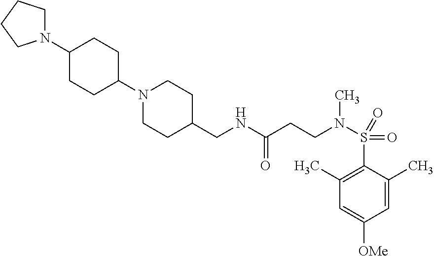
C1=C(C)C(S(N(C)CCC(=O)NCC2CCN(C3CCC(N4CCCC4)CC3)CC2)(=O)=O)=C(C)C=C1[OMe]
